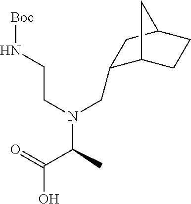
[Boc]NCCN(C(C)C(=O)O)CC1C2CCC(C1)C2
